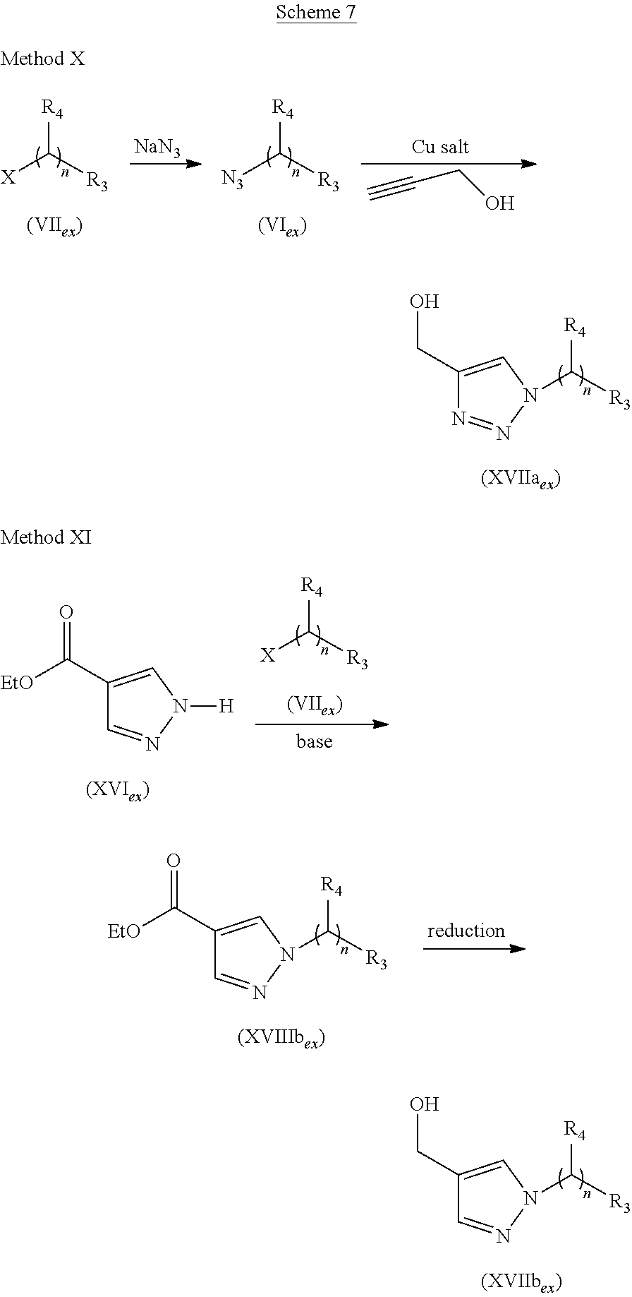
[X]C([R3])[R4].[N3]C([R3])[R4].[NaN3].[Cu salt].C#CCO.C1(CO)=CN(C([R3])[R4])N=N1.[X]C([R3])[R4].C1(C([EtO])=O)=CN([H])N=C1.C1(CO)=CN(C([R3])[R4])N=C1.C1(C([EtO])=O)=CN(C([R3])[R4])N=C1
